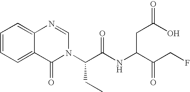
N1(C(C(NC(C(CF)=O)CC(O)=O)=O)CC)C=NC2=CC=CC=C2C1=O
